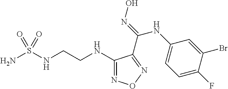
NS(NCCNC1=NON=C1C(=NO)NC1=CC=C(F)C(Br)=C1)(=O)=O
